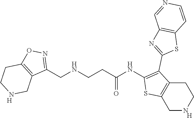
[H].C1(NC(CCNCC2=NOC3=C2CNCC3)=O)=C(C2=NC3=C(S2)C=CN=C3)C2=C(S1)CNCC2.[H]
